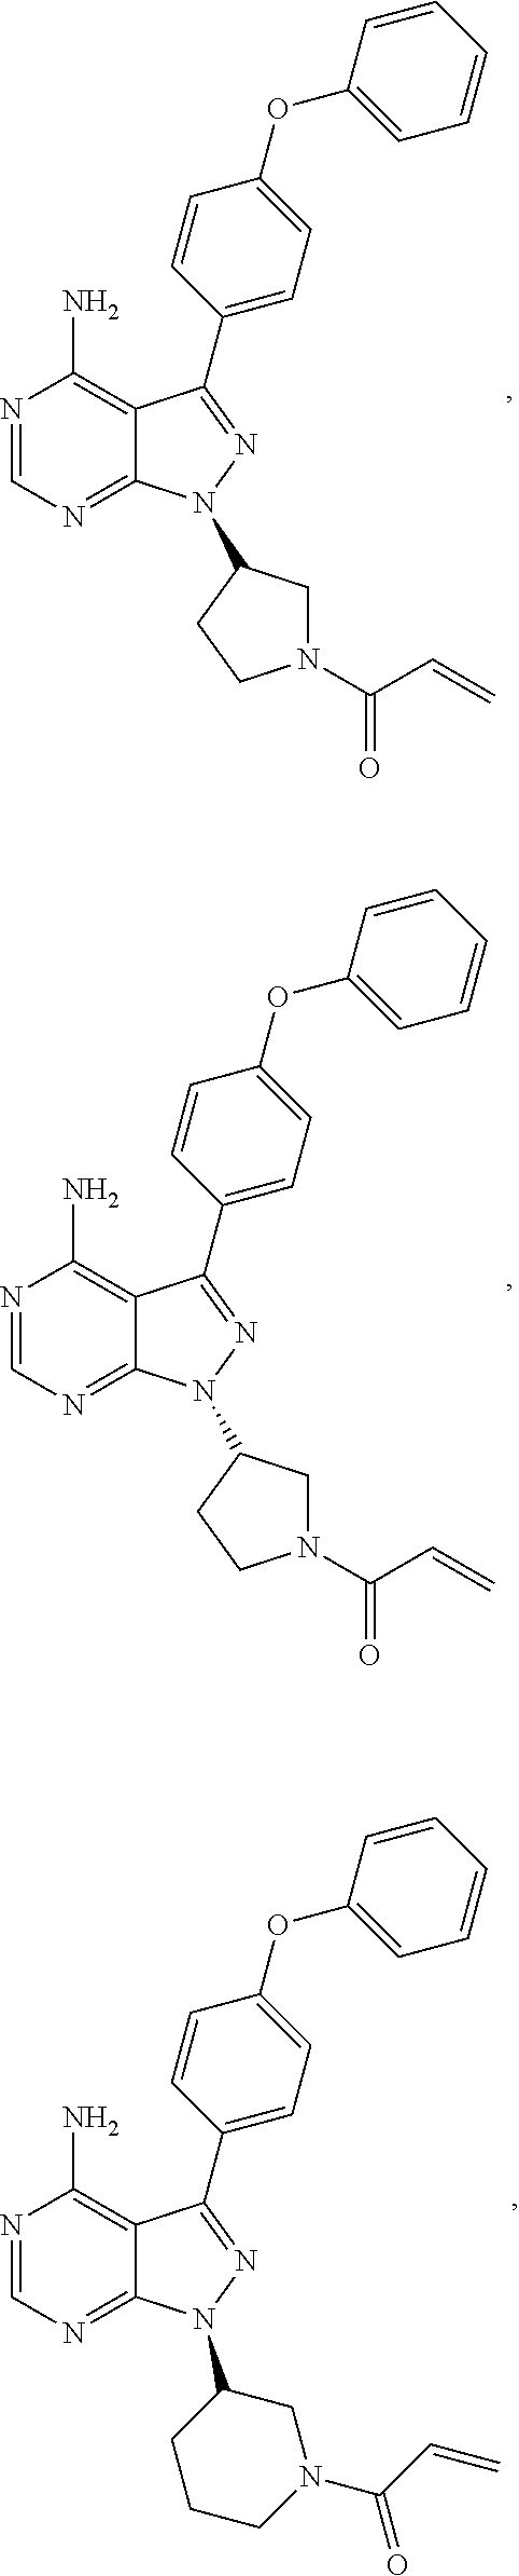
N1=CN=C2C(=C1N)C(C1=CC=C(OC3=CC=CC=C3)C=C1)=NN2C1CN(C(C=C)=O)CC1.N1=CN=C2C(=C1N)C(C1=CC=C(OC3=CC=CC=C3)C=C1)=NN2C1CN(C(C=C)=O)CC1.N1=CN=C2C(=C1N)C(C1=CC=C(OC3=CC=CC=C3)C=C1)=NN2C1CCCN(C(C=C)=O)C1
